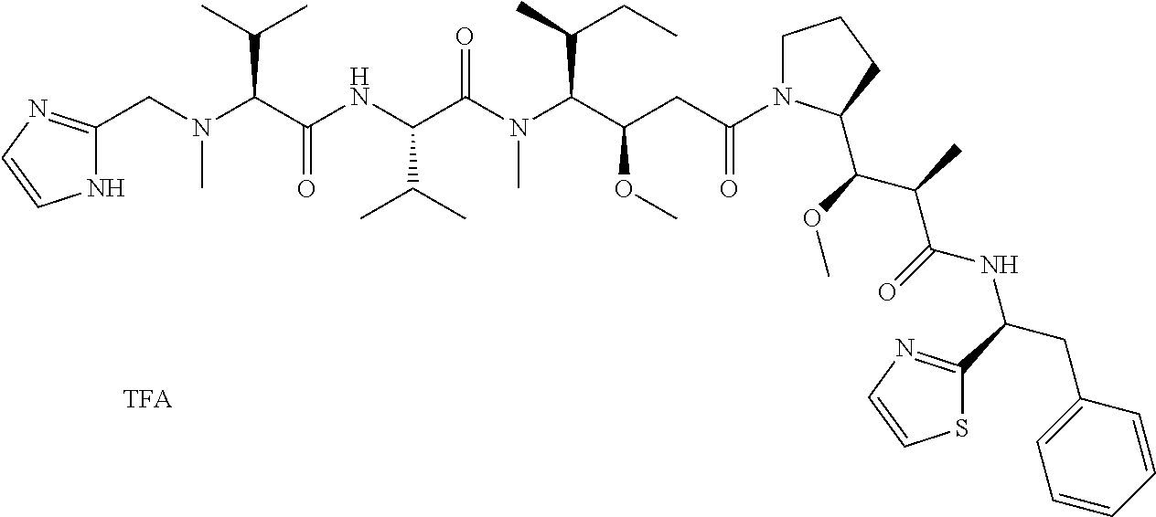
N(C(C(NC(C(N(C(C(CC(N1CCCC1C(C(C)C(NC(CC1=CC=CC=C1)C1=NC=CS1)=O)OC)=O)OC)C(C)CC)C)=O)C(C)C)=O)C(C)C)(CC1=NC=CN1)C
